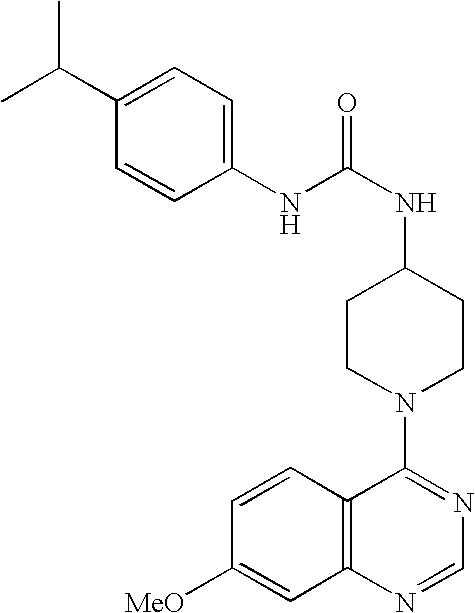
C1(NC(NC2CCN(C3=NC=NC4=C3C=CC([MeO])=C4)CC2)=O)=CC=C(C(C)C)C=C1
